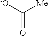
[-O]C([Me])=O
